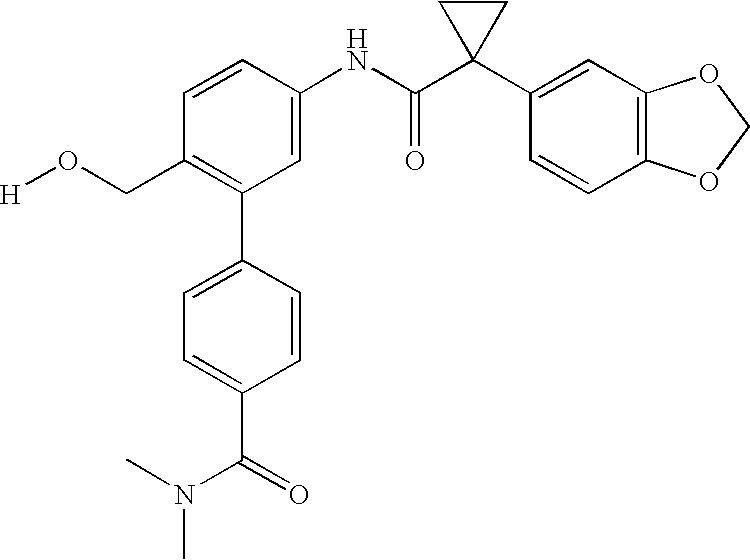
C1(NC(C2(C3=CC4=C(C=C3)OCO4)CC2)=O)=CC(C2=CC=C(C(N(C)C)=O)C=C2)=C(CO[H])C=C1
